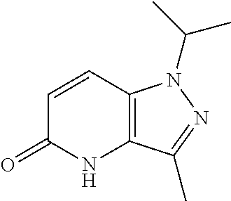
C1=CC2=C(NC1=O)C(C)=NN2C(C)C
